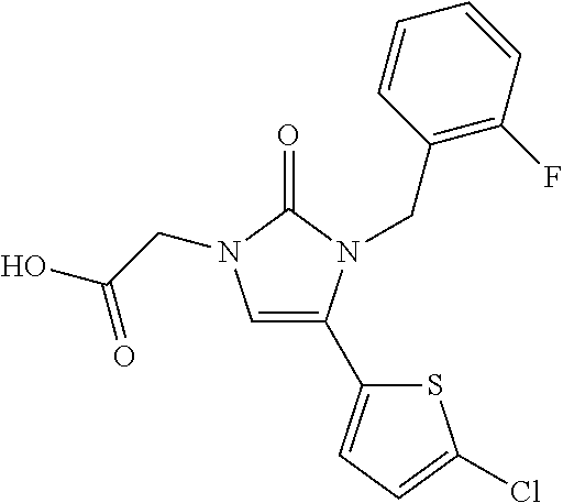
C1=C(C2=CC=C(Cl)S2)N(CC2=C(F)C=CC=C2)C(=O)N1CC(O)=O
